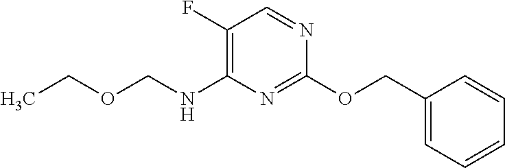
C1(COC2=NC(NCOCC)=C(F)C=N2)=CC=CC=C1
